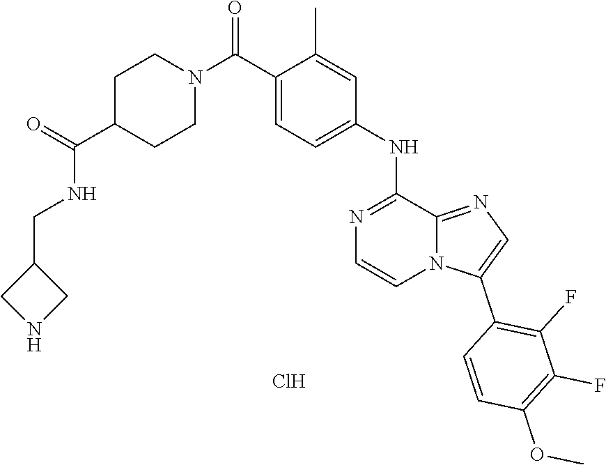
C1(NC2=CC=C(C(N3CCC(C(=O)NCC4CNC4)CC3)=O)C(C)=C2)=NC=CN2C1=NC=C2C1=C(F)C(F)=C(OC)C=C1.Cl
